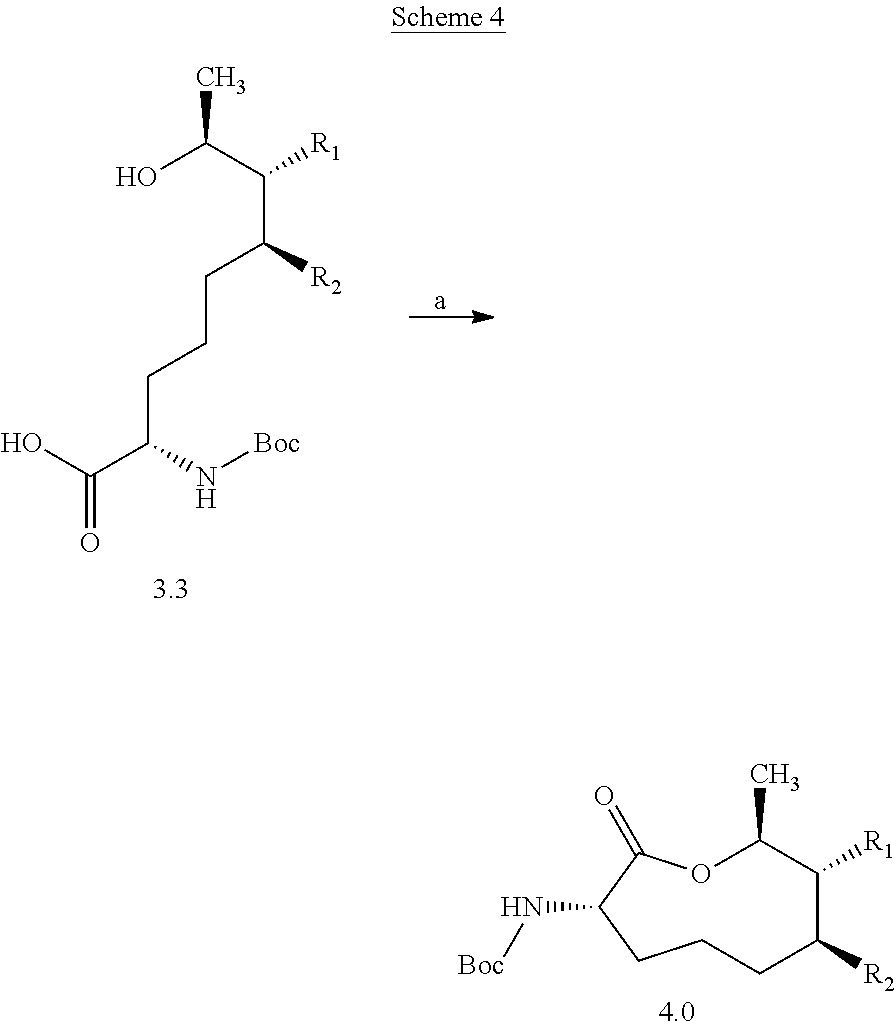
O1C(C)C([R1])C([R2])CCCC(N[Boc])C1=O.OC(C(C(CCCC(C(O)=O)N[Boc])[R2])[R1])C
